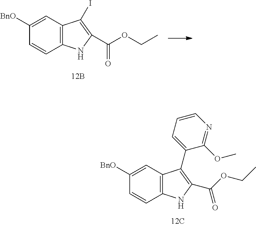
C12=C(NC(C(OCC)=O)=C1I)C=CC([BnO])=C2.C12=C(NC(C(OCC)=O)=C1C1=CC=CN=C1OC)C=CC([BnO])=C2
